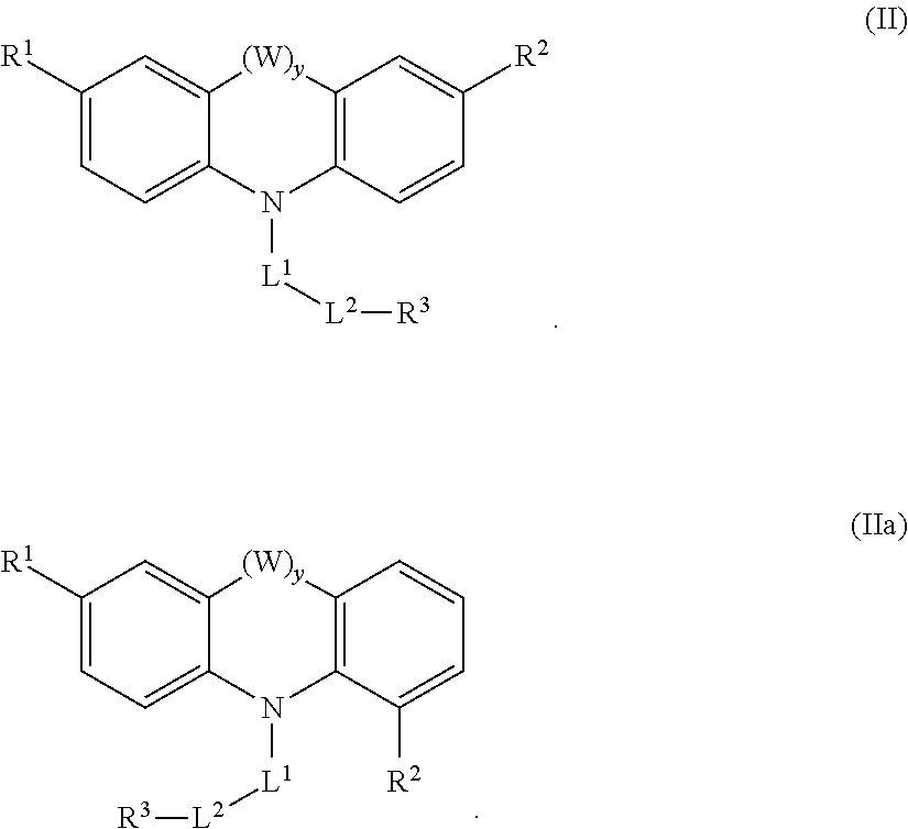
C1([R1])=CC=C2C(=C1)[(W)y]C1=C(N2[L1][L2][R3])C=CC([R2])=C1.C1([R1])=CC=C2C(=C1)[(W)y]C1=C(N2[L1][L2][R3])C([R2])=CC=C1
